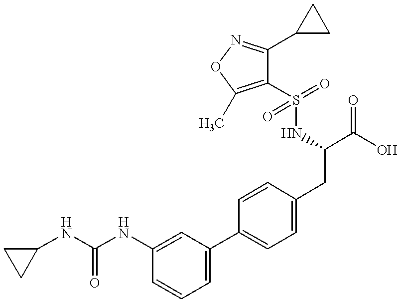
C(NC1=CC(C2=CC=C(CC(NS(C3=C(C)ON=C3C3CC3)(=O)=O)C(O)=O)C=C2)=CC=C1)(NC1CC1)=O
